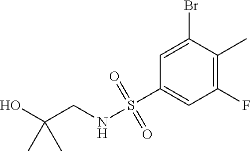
C1(S(NCC(O)(C)C)(=O)=O)=CC(F)=C(C)C(Br)=C1
